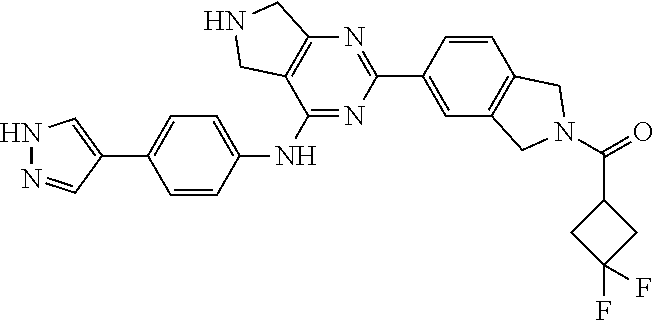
C1=C(C2=NC3=C(C(NC4=CC=C(C5=CNN=C5)C=C4)=N2)CNC3)C=CC2=C1CN(C(=O)C1CC(F)(F)C1)C2
